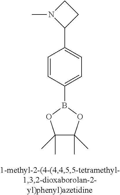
C1(C)(C)C(C)(C)OB(C2=CC=C(C3CCN3C)C=C2)O1
